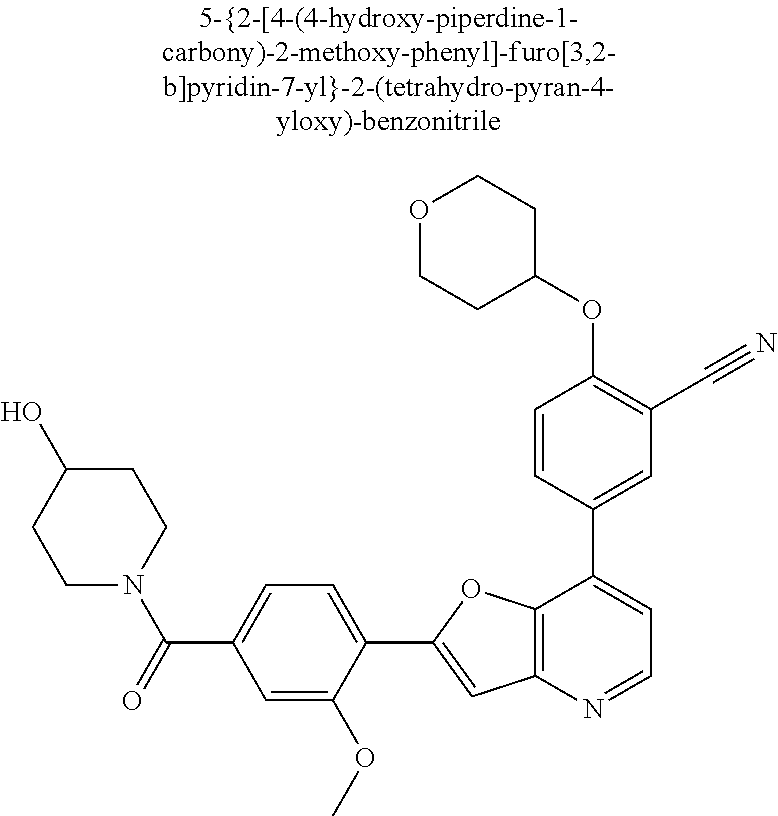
O1CCC(OC2=C(C#N)C=C(C3=CC=NC4=C3OC(C3=CC=C(C(=O)N5CCC(O)CC5)C=C3OC)=C4)C=C2)CC1
